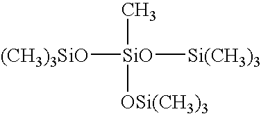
C[SiO]([OSi(CH3)3])([Si(CH3)3])[(CH3)3SiO]
